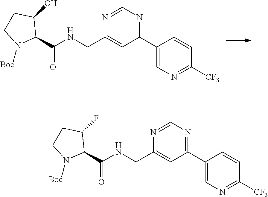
C1(C2=CN=C([CF3])C=C2)=NC=NC(CNC(=O)C2C(O)CCN2[Boc])=C1.C1(C2=CN=C([CF3])C=C2)=NC=NC(CNC(=O)C2C(F)CCN2[Boc])=C1
